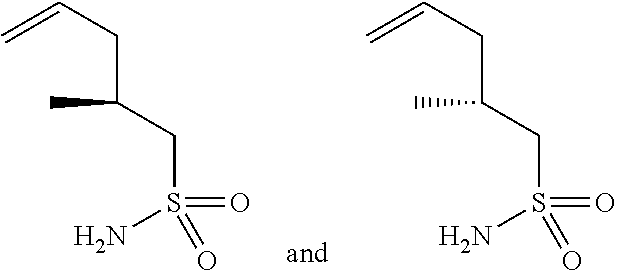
C=CCC(C)CS(N)(=O)=O.C=CCC(C)CS(N)(=O)=O
